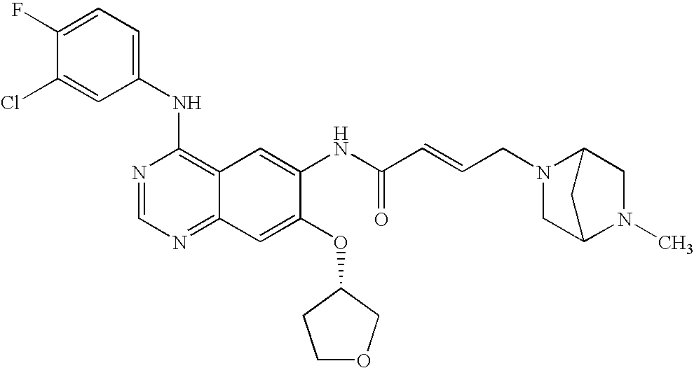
ClC1=CC(NC2=C3C(=NC=N2)C=C(OC2CCOC2)C(NC(C=CCN2CC4N(C)CC2C4)=O)=C3)=CC=C1F
